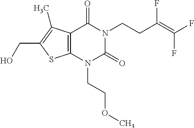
C12=C(N(CCOC)C(=O)N(CCC(=C(F)F)F)C1=O)SC(CO)=C2C
